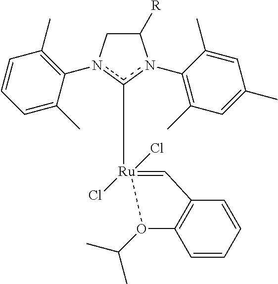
C1([R])Cn(C2=C(C)C=CC=C2C)c([Ru]2(Cl)(Cl)=CC3=C(C=CC=C3)O2C(C)C)n1C1=C(C)C=C(C)C=C1C
